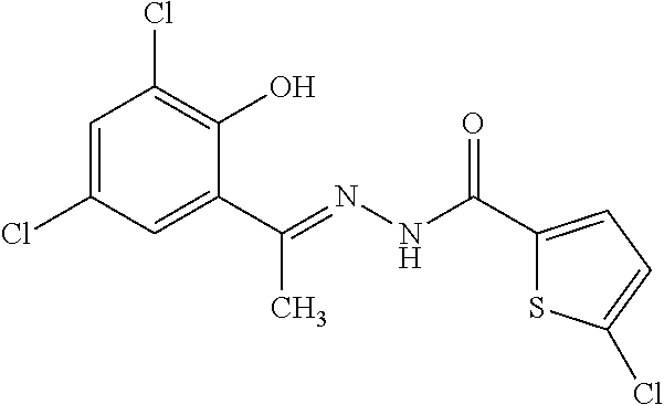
C1=C(Cl)C=C(C(=NNC(C2=CC=C(Cl)S2)=O)C)C(O)=C1Cl
